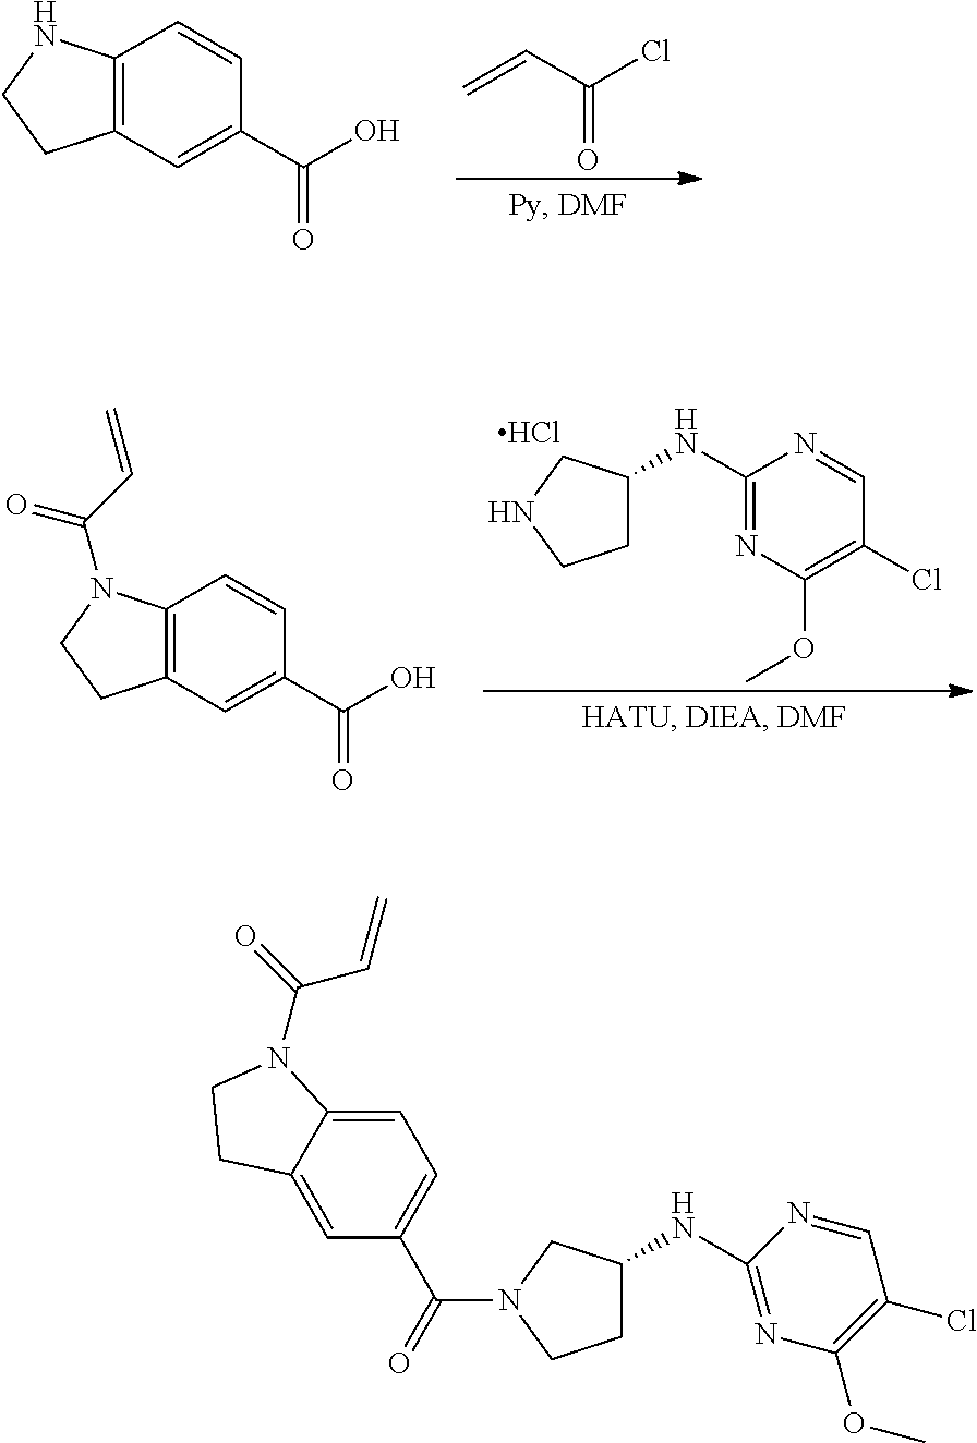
C12=C(C=C(C(=O)O)C=C1)CCN2.C=CC(Cl)=O.C1C(NC2=NC(OC)=C(Cl)C=N2)CNC1.Cl.C12=C(C=C(C(=O)O)C=C1)CCN2C(C=C)=O.C1C(NC2=NC(OC)=C(Cl)C=N2)CN(C(C2=CC=C3C(=C2)CCN3C(C=C)=O)=O)C1
